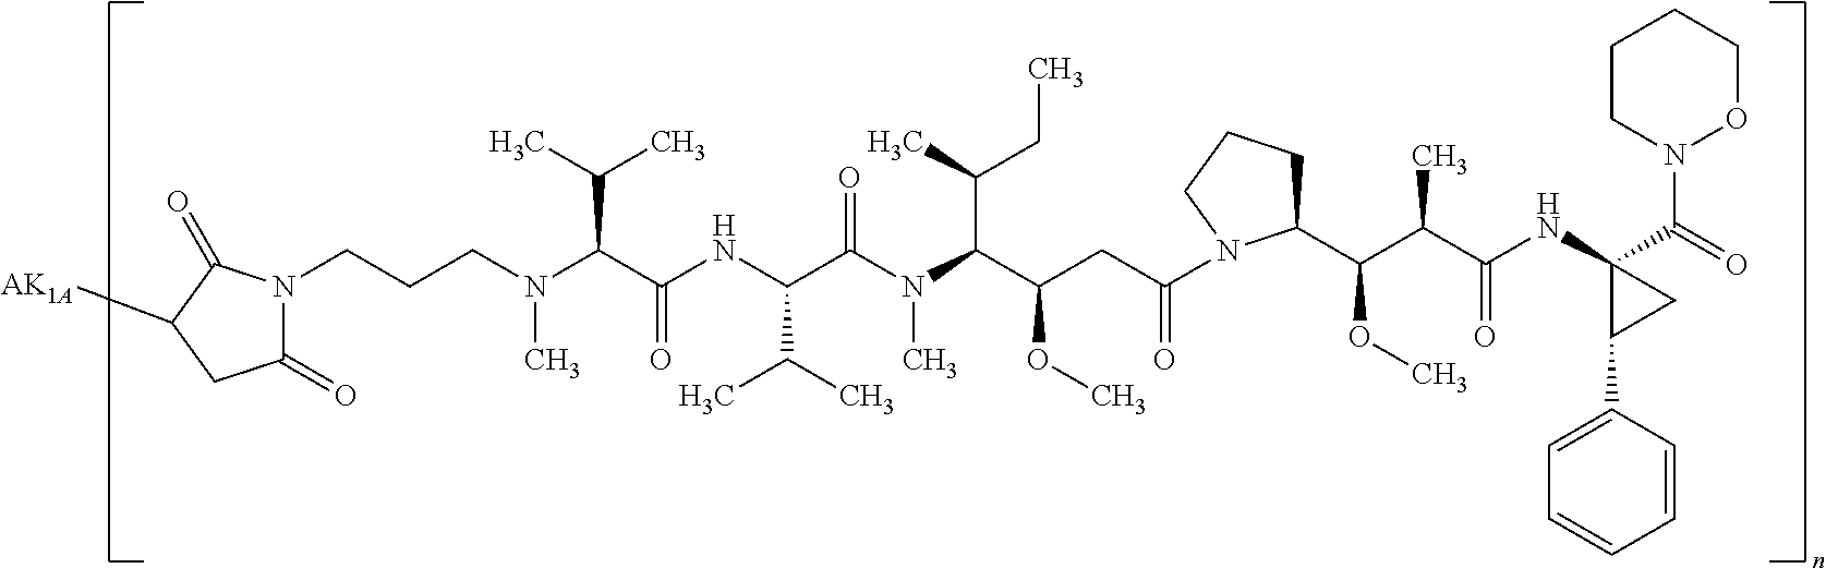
CN(C(C(=O)NC(C(C)C)C(N(C(C(OC)CC(=O)N1C(C(C(C)C(=O)NC2(C(=O)N3CCCCO3)C(C3=CC=CC=C3)C2)OC)CCC1)C(C)CC)C)=O)C(C)C)CCCN1C(=O)CC([AK1A])C1=O
